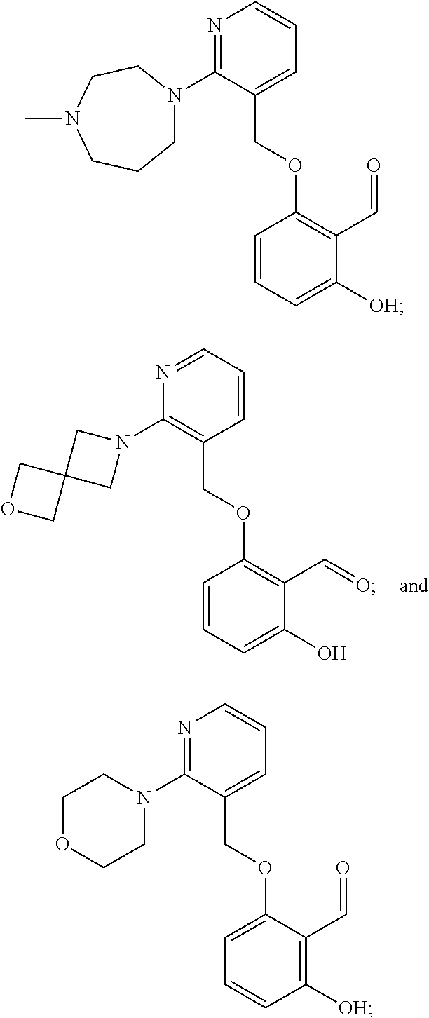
N1=CC=CC(COC2=C(C=O)C(O)=CC=C2)=C1N1CC2(C1)COC2.N1=C(N2CCCN(C)CC2)C(COC2=C(C=O)C([OH])=CC=C2)=CC=C1.N1=C(N2CCOCC2)C(COC2=CC=CC([OH])=C2C=O)=CC=C1
